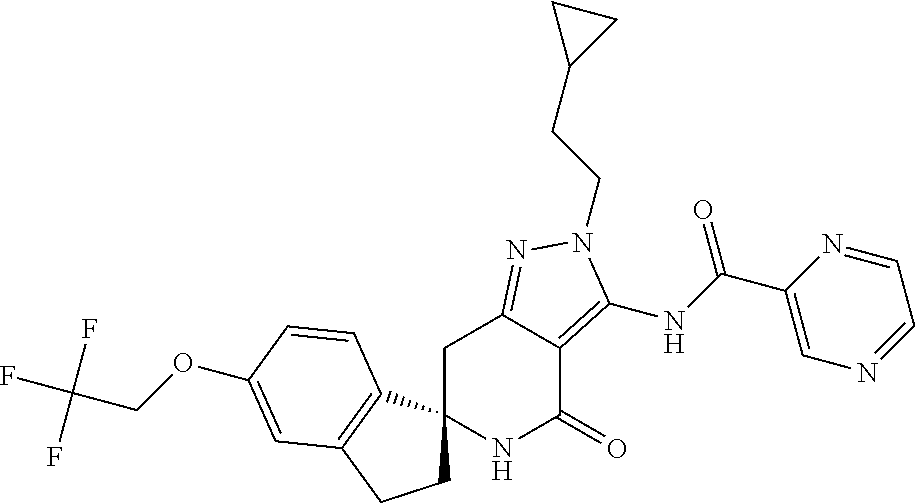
C1C2(C3=C(C1)C=C(OCC(F)(F)F)C=C3)NC(=O)C1=C(NC(=O)C3=CN=CC=N3)N(CCC3CC3)N=C1C2
